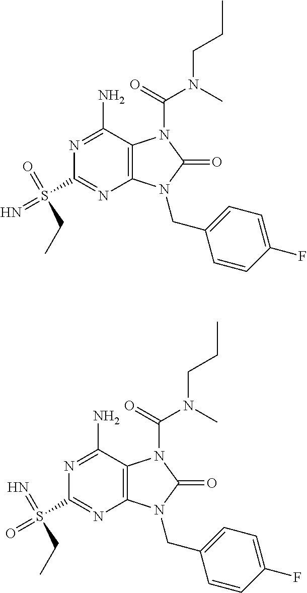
C1(N)=NC(S(=N)(=O)CC)=NC2=C1N(C(=O)N(C)CCC)C(=O)N2CC1=CC=C(F)C=C1.C1(N)=NC(S(=O)(=N)CC)=NC2=C1N(C(=O)N(C)CCC)C(=O)N2CC1=CC=C(F)C=C1
